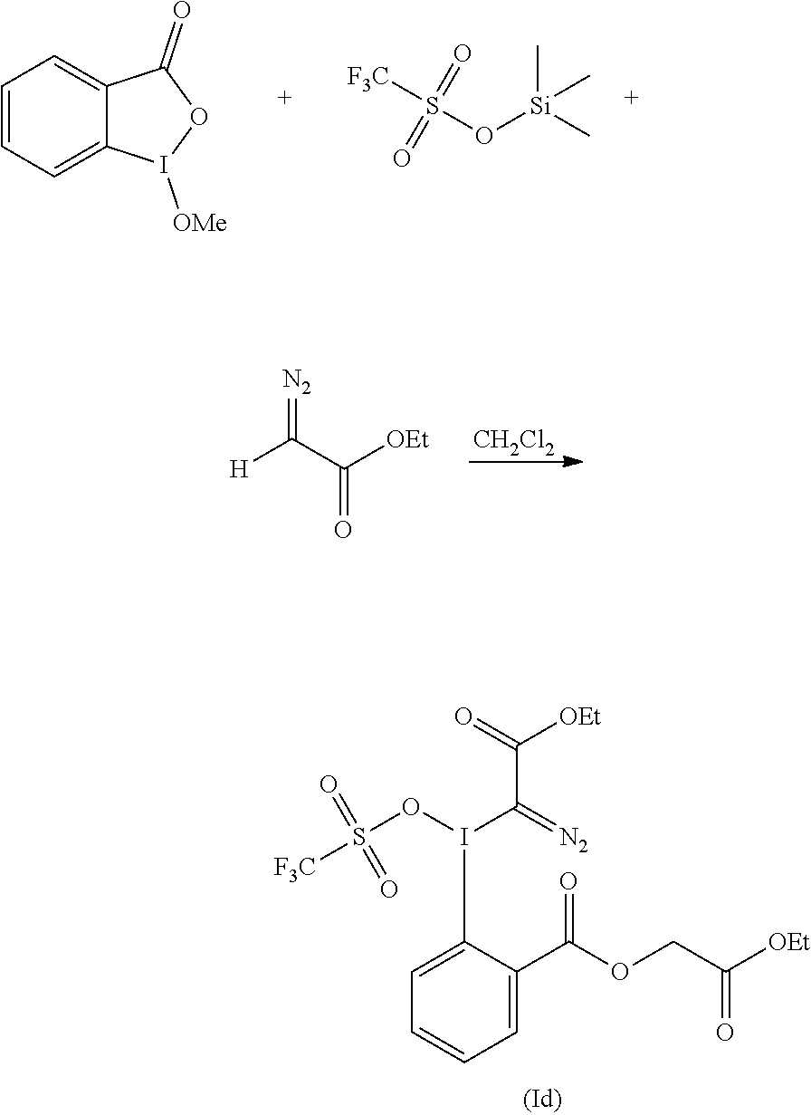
C1=C(C(OCC([OEt])=O)=O)C(I(OS([F3C])(=O)=O)C(=[N2])C(=O)[OEt])=CC=C1.C1=CC=C2C(=C1)C(=O)OI2[OMe].C[Si](C)(OS([F3C])(=O)=O)C.[CH2Cl2].[N2]=C(C([OEt])=O)[H]
